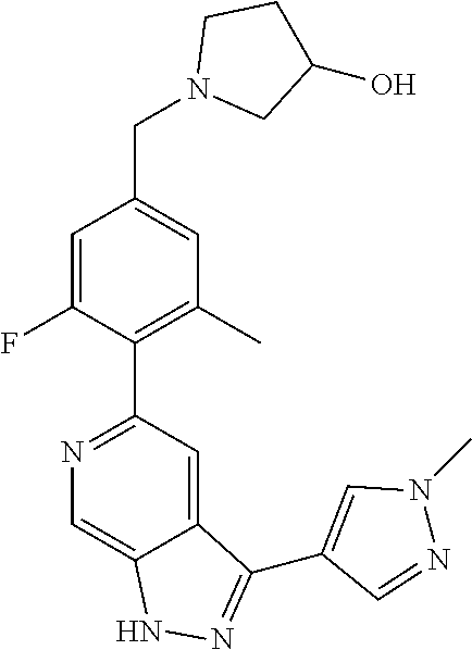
C(C1=CC(C)=C(C2=NC=C3C(=C2)C(C2=CN(C)N=C2)=NN3)C(F)=C1)N1CC(O)CC1
